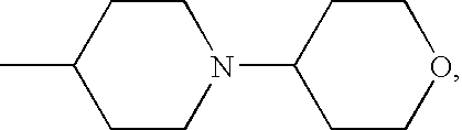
CC1CCN(C2CCOCC2)CC1
